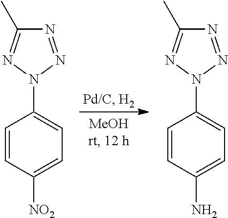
C1=CC([NO2])=CC=C1N1N=C(C)N=N1.C1=CC(N)=CC=C1N1N=C(C)N=N1
